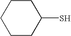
C1CCCCC1S
